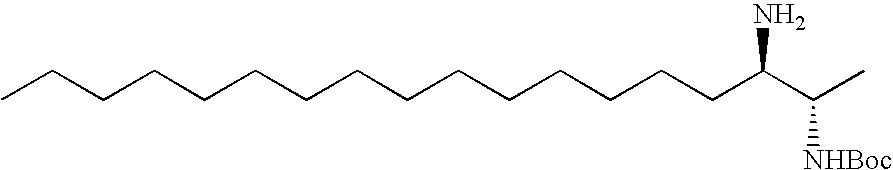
CCCCCCCCCCCCCCCC(C([NHBoc])C)N
